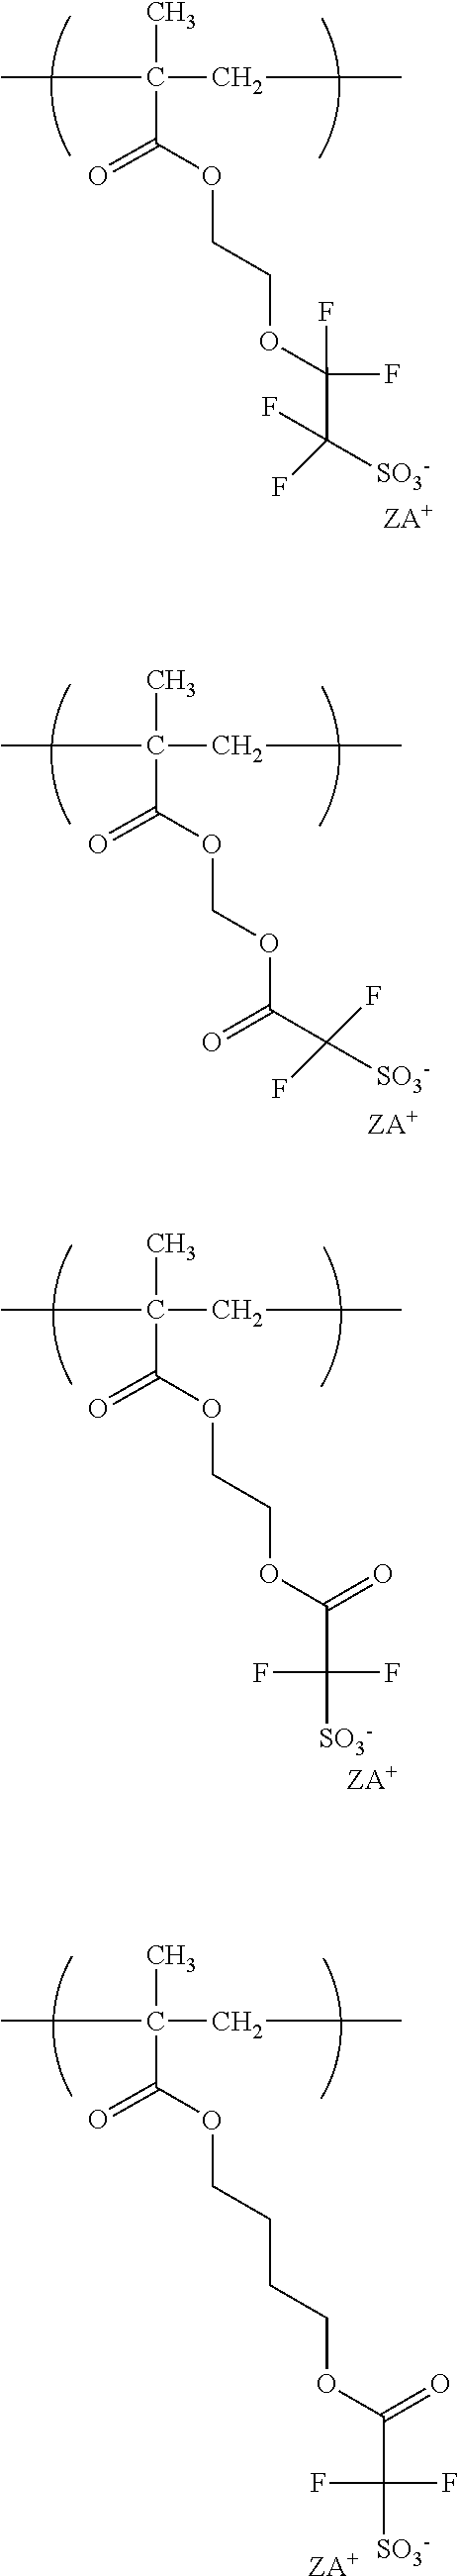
C(C)(C)(C(=O)OCCOC(=O)C([SO3-])(F)F)CC.C(C)(C)(C(=O)OCCOC(F)(F)C(F)([SO3-])F)CC.C(C)(C)(C(=O)OCOC(C([SO3-])(F)F)=O)CC.C(C)(C)(C(=O)OCCCCOC(=O)C([SO3-])(F)F)CC
